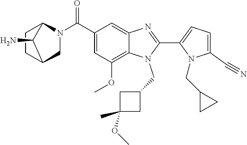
C1=C(C#N)N(CC2CC2)C(C2=NC3=CC(C(N4CC5CCC4C5N)=O)=CC(OC)=C3N2CC2CC(OC)(C)C2)=C1
